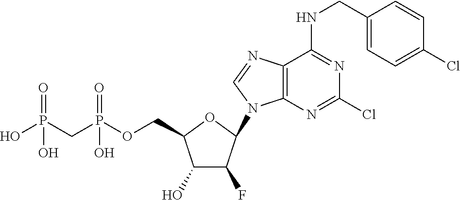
C1(O)C(F)C(N2C3=C(N=C2)C(NCC2=CC=C(Cl)C=C2)=NC(Cl)=N3)OC1COP(CP(O)(=O)O)(=O)O
